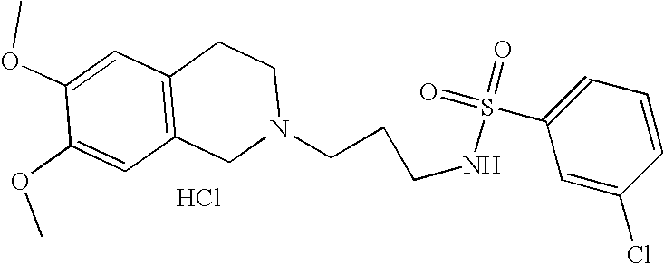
C1(OC)=CC2=C(C=C1OC)CN(CCCNS(C1=CC=CC(Cl)=C1)(=O)=O)CC2.Cl
